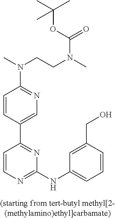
C1(NC2=CC=CC(CO)=C2)=NC=CC(C2=CN=C(N(C)CCN(C)C(OC(C)(C)C)=O)C=C2)=N1
